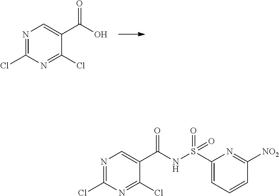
N1=C(Cl)N=C(Cl)C(C(O)=O)=C1.N1=C(Cl)N=C(Cl)C(C(NS(C2=CC=CC([NO2])=N2)(=O)=O)=O)=C1
